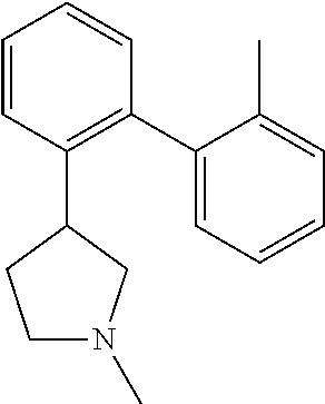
C1=CC(C2CCN(C)C2)=C(C2=CC=CC=C2C)C=C1
